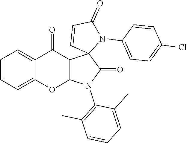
ClC1=CC=C(N2C3(C=CC2=O)C(=O)N(C2=C(C)C=CC=C2C)C2C3C(=O)C3=CC=CC=C3O2)C=C1
